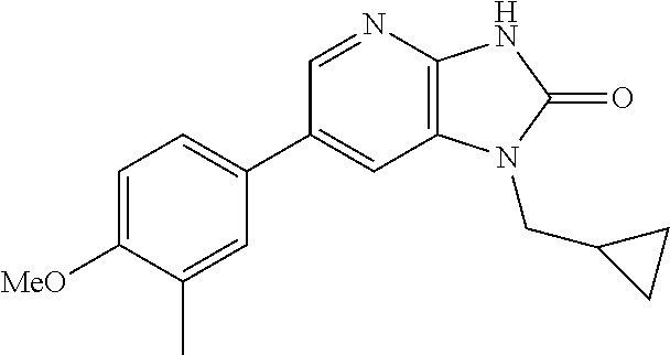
C1(C2=CC=C([MeO])C(C)=C2)=CC2=C(N=C1)NC(=O)N2CC1CC1
